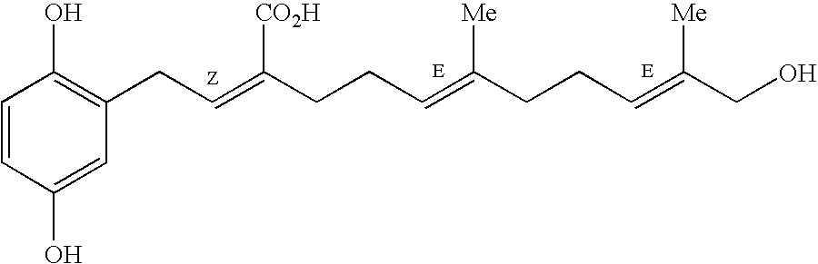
C1=CC(O)=CC(CC=C(CCC=C(CCC=C(CO)[Me])[Me])[CO2H])=C1O
